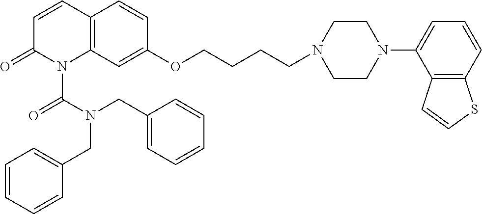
C1=CC2=C(N(C(N(CC3=CC=CC=C3)CC3=CC=CC=C3)=O)C1=O)C=C(OCCCCN1CCN(C3=CC=CC4=C3C=CS4)CC1)C=C2
